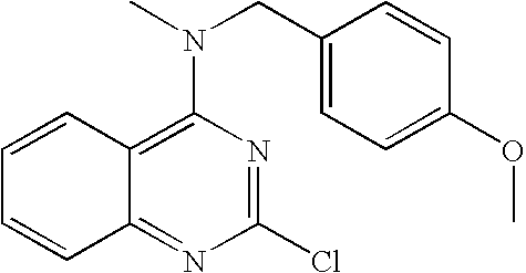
C1=CC2=C(N(CC3=CC=C(OC)C=C3)C)N=C(Cl)N=C2C=C1
